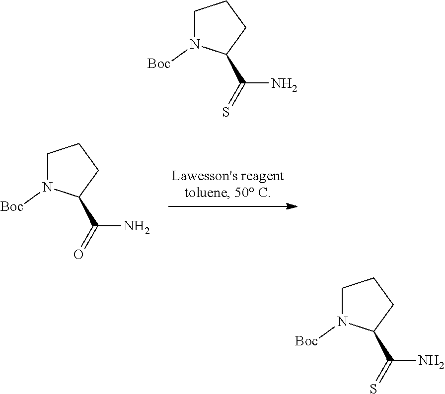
C1N([Boc])C(C(N)=O)CC1.C1N([Boc])C(C(N)=S)CC1.C1N([Boc])C(C(N)=S)CC1
